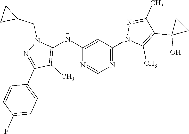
N1=C(N2C(C)=C(C3(O)CC3)C(C)=N2)C=C(NC2=C(C)C(C3=CC=C(F)C=C3)=NN2CC2CC2)N=C1
